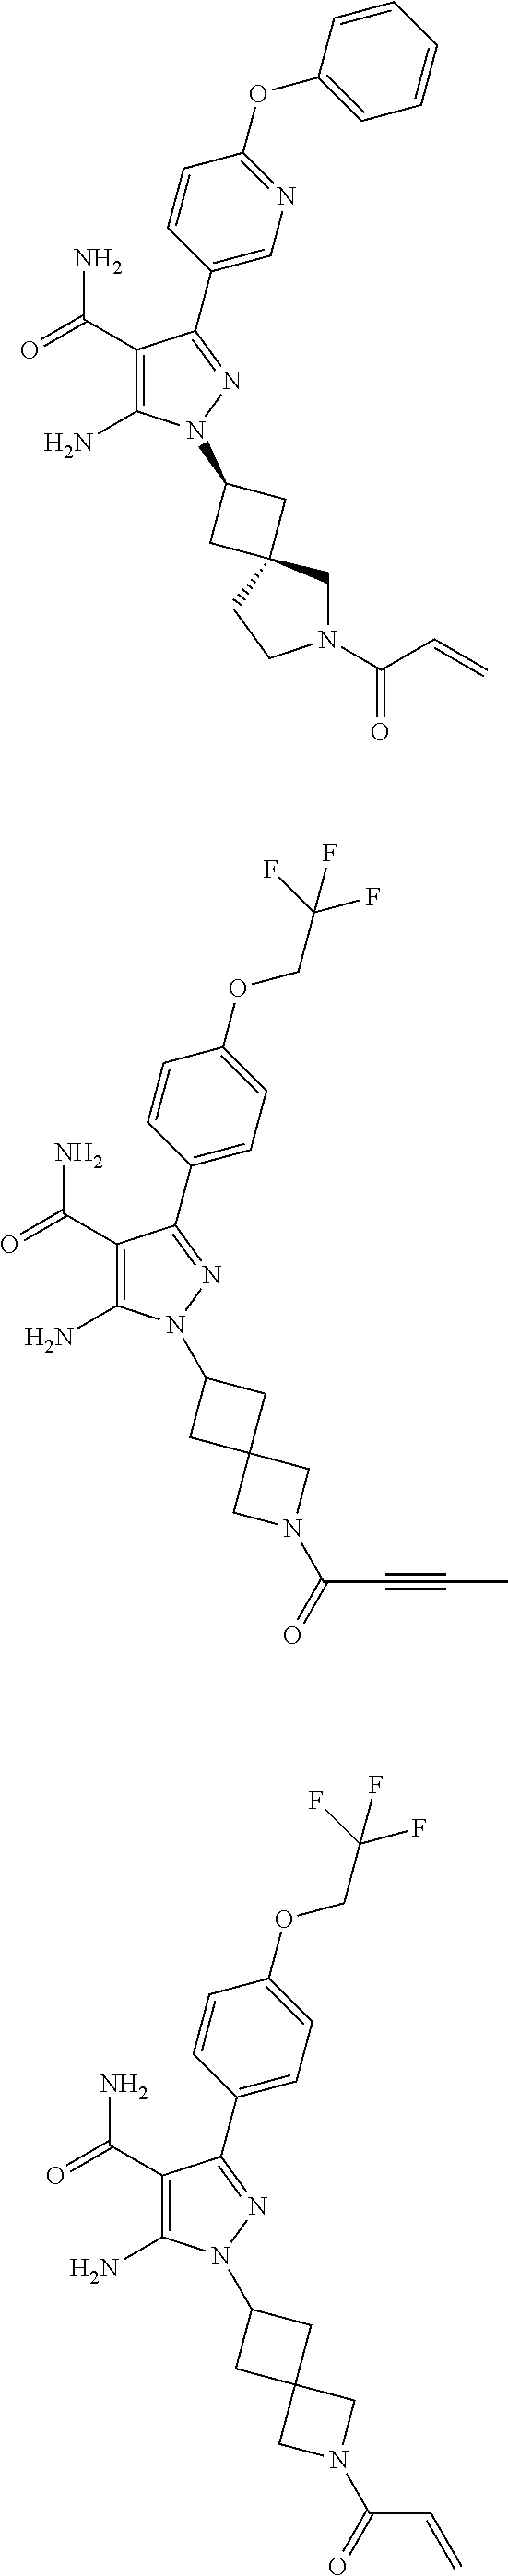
C1=CC(OC2=CC=CC=C2)=NC=C1C1=NN(C2CC3(C2)CN(C(C=C)=O)CC3)C(N)=C1C(=O)N.C1=CC(OCC(F)(F)F)=CC=C1C1=NN(C2CC3(CN(C(=O)C#CC)C3)C2)C(N)=C1C(=O)N.C1=CC(OCC(F)(F)F)=CC=C1C1=NN(C2CC3(CN(C(=O)C=C)C3)C2)C(N)=C1C(=O)N
